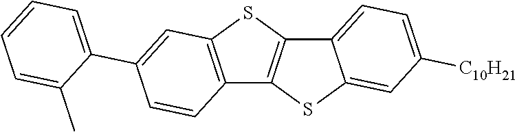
C12=C(SC3=C1SC1=CC([C10H21])=CC=C31)C=C(C1=CC=CC=C1C)C=C2
